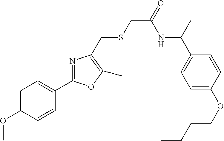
C1=C(OC)C=CC(C2=NC(CSCC(=O)NC(C3=CC=C(OCCCC)C=C3)C)=C(C)O2)=C1
